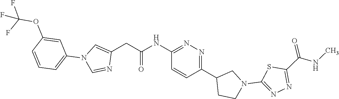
C(=O)(CC1=CN(C2=CC=CC(OC(F)(F)F)=C2)C=N1)NC1=NN=C(C2CCN(C3=NN=C(C(NC)=O)S3)C2)C=C1
